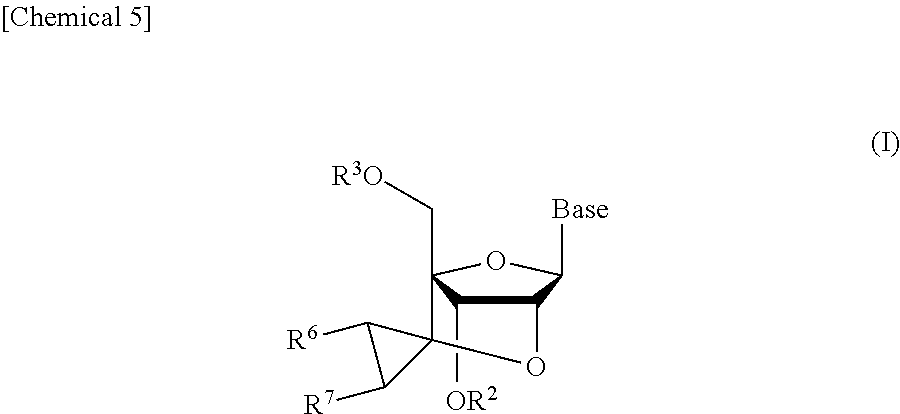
C12C([OR2])C(C[R3O])(OC1[Base])C1(O2)C([R6])C1[R7]
